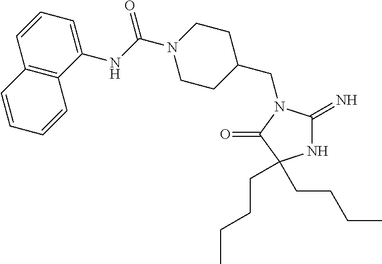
C1C(CN2C(=N)NC(CCCC)(CCCC)C2=O)CCN(C(NC2=CC=CC3=C2C=CC=C3)=O)C1
